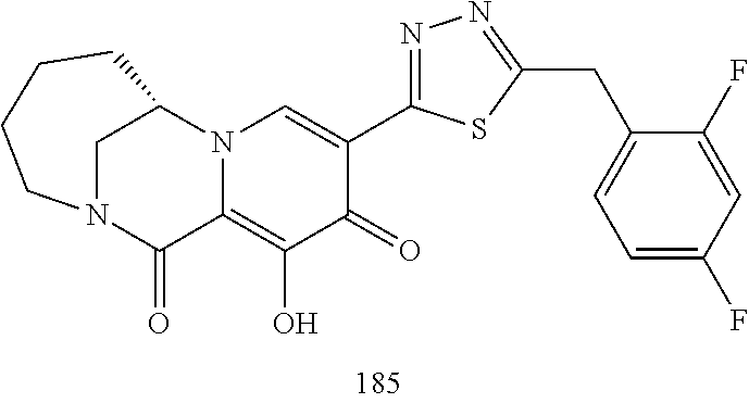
C1(C2=NN=C(CC3=CC=C(F)C=C3F)S2)=CN2C(=C(O)C1=O)C(=O)N1CC2CCCC1
